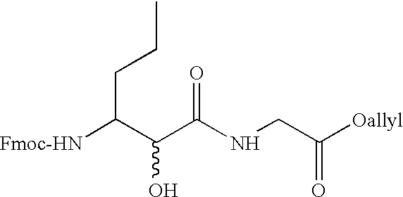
[Fmoc-HN]C(C(C(NCC([Oallyl])=O)=O)O)CCC
